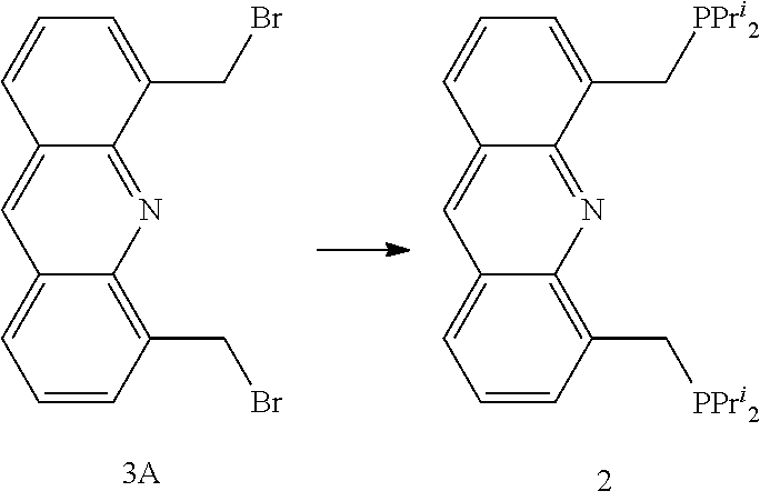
C1=CC(C[PPri2])=C2C(=C1)C=C1C(=N2)C(C[PPri2])=CC=C1.C1=CC(CBr)=C2C(=C1)C=C1C(=N2)C(CBr)=CC=C1
